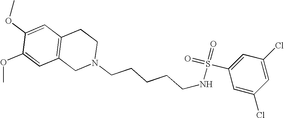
C1=C(OC)C(OC)=CC2=C1CCN(CCCCCNS(=O)(C1=CC(Cl)=CC(Cl)=C1)=O)C2
